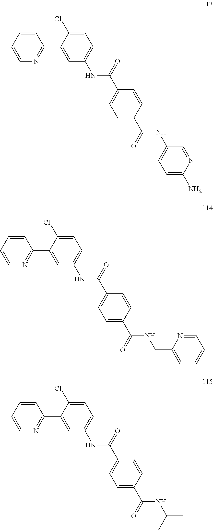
C1=CC=CN=C1C1=CC(NC(C2=CC=C(C(=O)NC3=CC=C(N)N=C3)C=C2)=O)=CC=C1Cl.C1=CC=CN=C1C1=CC(NC(C2=CC=C(C(=O)NCC3=CC=CC=N3)C=C2)=O)=CC=C1Cl.C1=CC=CN=C1C1=CC(NC(C2=CC=C(C(=O)NC(C)C)C=C2)=O)=CC=C1Cl
